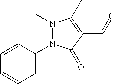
N1(C)N(C2=CC=CC=C2)C(=O)C(C=O)=C1C
